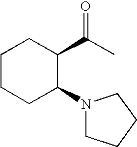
C1CCC(N2CCCC2)C(C(C)=O)C1
